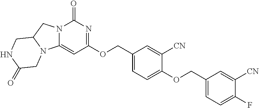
C1(OCC2=CC=C(F)C([CN])=C2)=CC=C(COC2=NC(=O)N3C(=C2)N2C(C3)CNC(=O)C2)C=C1[CN]
